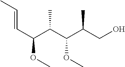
C(C(C(C(CO)C)OC)C)(C=CC)OC
